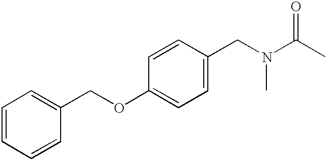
C1=CC=CC(COC2=CC=C(CN(C(C)=O)C)C=C2)=C1
